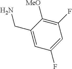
C1=C(F)C=C(CN)C([MeO])=C1F
